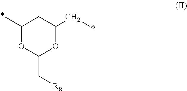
C1(C)OC(C[R8])OC(CC)C1
